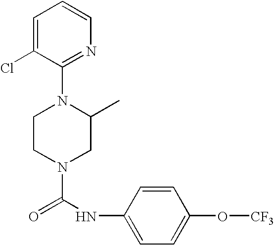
N1(C(NC2=CC=C(O[CF3])C=C2)=O)CC(C)N(C2=NC=CC=C2Cl)CC1
